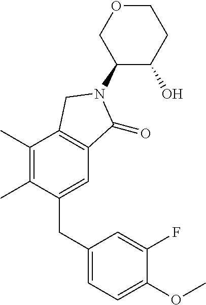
C1(N2C(=O)C3=C(C(C)=C(C)C(CC4=CC=C(OC)C(F)=C4)=C3)C2)C(O)CCOC1
